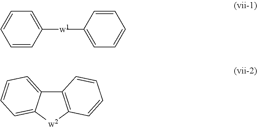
C1=CC([w1]C2=CC=CC=C2)=CC=C1.C12=C([w2]C3=CC=CC=C13)C=CC=C2
